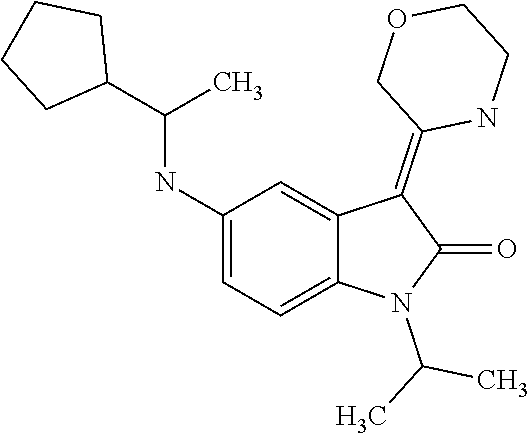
N1(C(C)C)C(=O)C(=C2COCCN2)C2=CC(NC(C3CCCC3)C)=CC=C12
